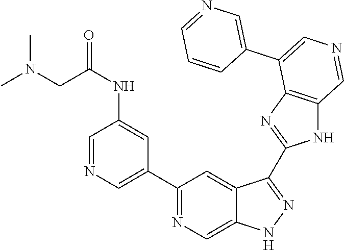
C1(C2=CN=CC(NC(=O)CN(C)C)=C2)=NC=C2C(=C1)C(C1=NC3=C(N1)C=NC=C3C1=CN=CC=C1)=NN2
